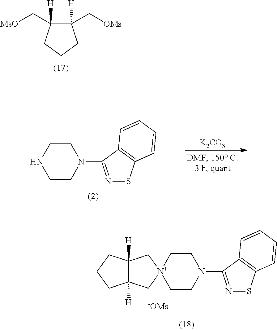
C1([H])(C[OMs])C(C[MsO])([H])CCC1.C1CN(C2=NSC3=C2C=CC=C3)CCN1.[K2CO3].C1CN(C2=NSC3=C2C=CC=C3)CC[N+]12CC1([H])C([H])(C2)CCC1.[-OMs]
